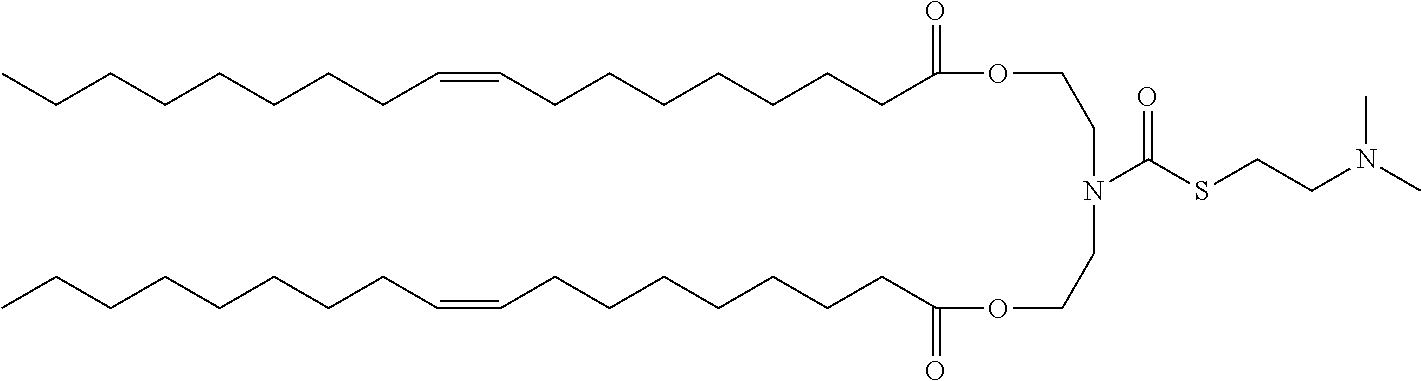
C(CCCCC=CCCCCCCCC(=O)OCCN(C(SCCN(C)C)=O)CCOC(CCCCCCCC=CCCCCCCCC)=O)CCC
